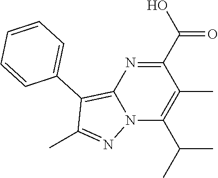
N12C(C(C)C)=C(C)C(C(O)=O)=NC1=C(C1=CC=CC=C1)C(C)=N2
